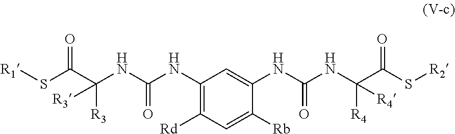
C1(NC(NC([R3])(C(S[R1])=O)[R3])=O)=C([Rd])C=C([Rb])C(NC(NC([R4])(C(S[R2])=O)[R4])=O)=C1
